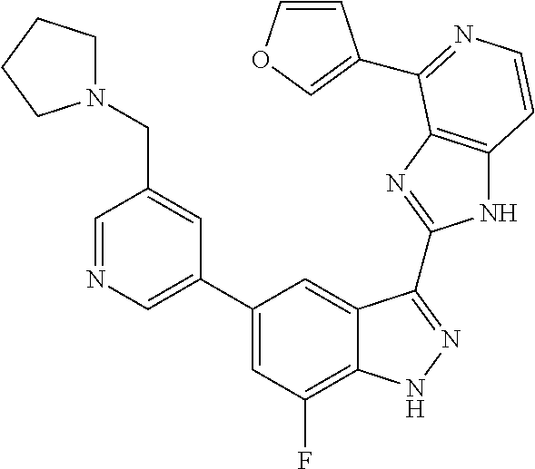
C1=C(C2=CC(F)=C3C(=C2)C(C2=NC4=C(N2)C=CN=C4C2=COC=C2)=NN3)C=C(CN2CCCC2)C=N1
